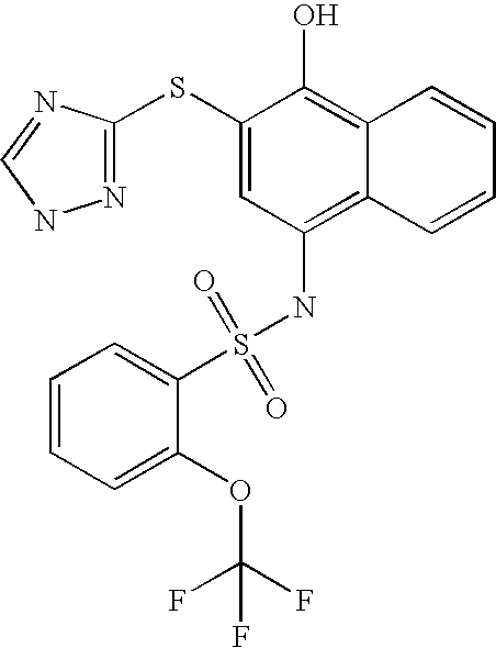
C1=CC=C(OC(F)(F)F)C(S(NC2=C3C(=C(O)C(SC4=NNC=N4)=C2)C=CC=C3)(=O)=O)=C1
